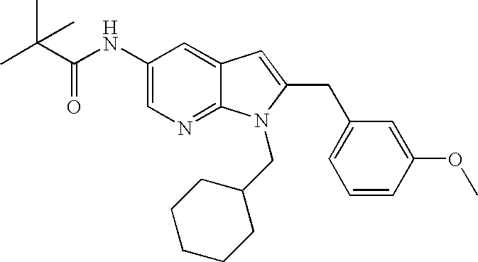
C1(NC(C(C)(C)C)=O)=CN=C2C(=C1)C=C(CC1=CC=CC(OC)=C1)N2CC1CCCCC1
